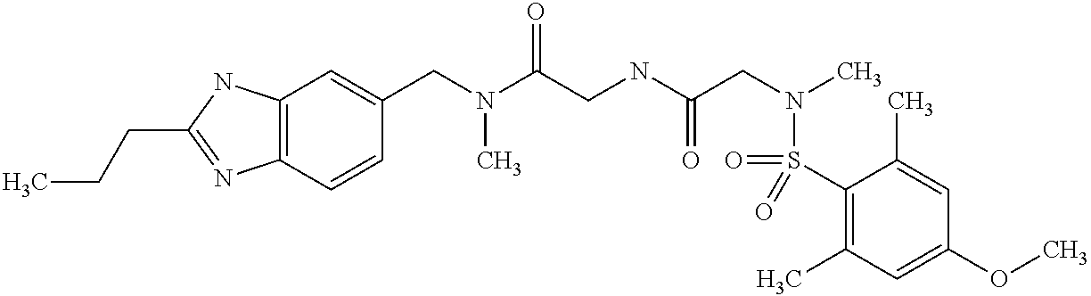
C1(CN(C(CNC(CN(C)S(C2=C(C)C=C(OC)C=C2C)(=O)=O)=O)=O)C)=CC2=C(C=C1)N=C(CCC)N2
